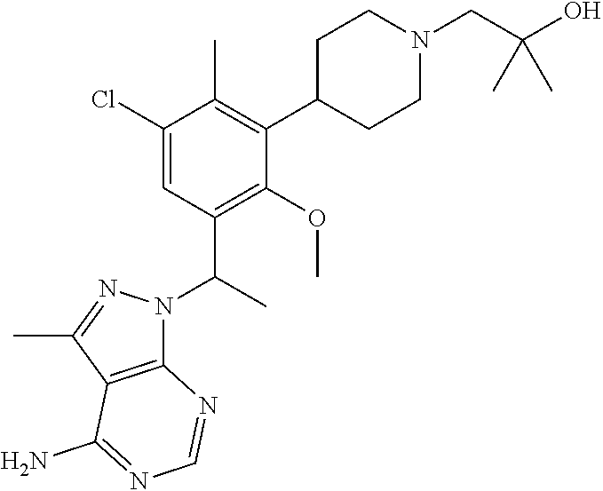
C12=C(C(C)=NN1C(C)C1=C(OC)C(C3CCN(CC(O)(C)C)CC3)=C(C)C(Cl)=C1)C(N)=NC=N2
